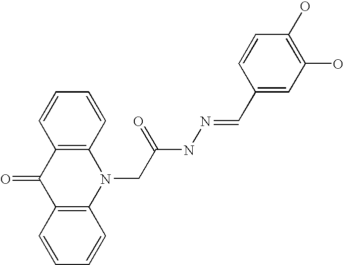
C12=C(C=CC=C1)N(CC(NN=CC1=CC(O)=C(O)C=C1)=O)C1=C(C2=O)C=CC=C1
